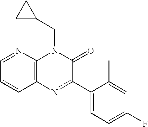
C1=NC2=C(C=C1)N=C(C1=CC=C(F)C=C1C)C(=O)N2CC1CC1
